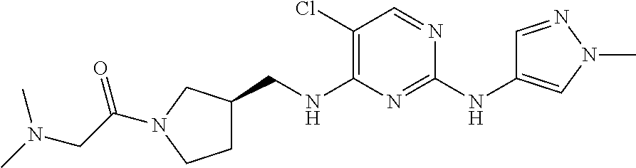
C1(Cl)=C(NCC2CCN(C(CN(C)C)=O)C2)N=C(NC2=CN(C)N=C2)N=C1
